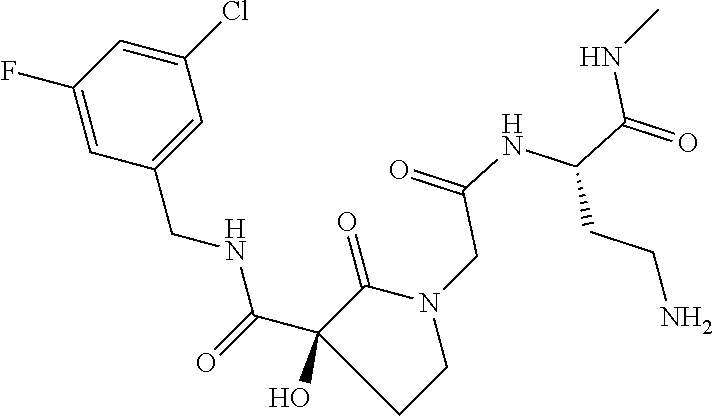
C1(C(NCC2=CC(Cl)=CC(F)=C2)=O)(O)CCN(CC(NC(CCN)C(NC)=O)=O)C1=O
